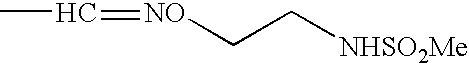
CC=[NO]CC[NHSO2Me]
